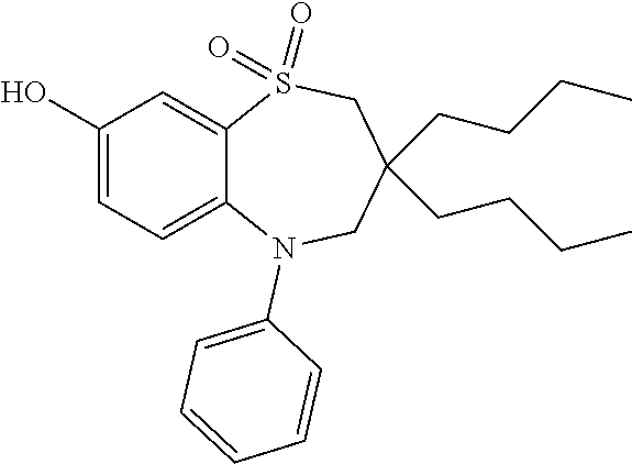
OC1=CC=C2C(=C1)S(=O)(=O)CC(CCCC)(CCCC)CN2C1=CC=CC=C1
